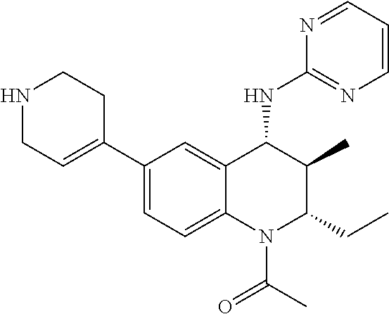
C1(C2=CCNCC2)=CC=C2C(=C1)C(NC1=NC=CC=N1)C(C)C(CC)N2C(C)=O
